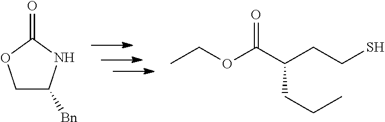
C1C([Bn])NC(=O)O1.CCOC(C(CCS)CCC)=O
